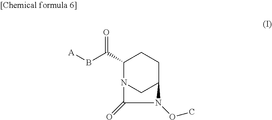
C1(C(B[A])=O)N2CC(CC1)N(OC)C2=O
